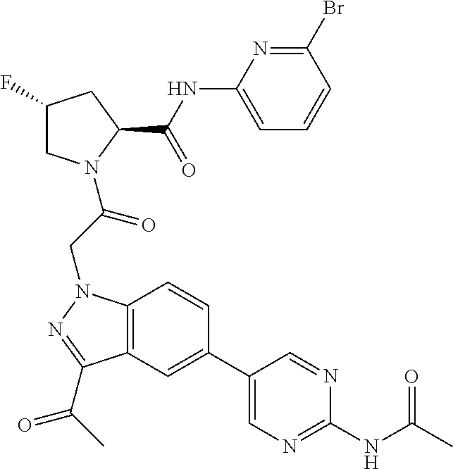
C12=C(N(CC(=O)N3CC(F)CC3C(NC3=CC=CC(Br)=N3)=O)N=C1C(=O)C)C=CC(C1=CN=C(NC(C)=O)N=C1)=C2
